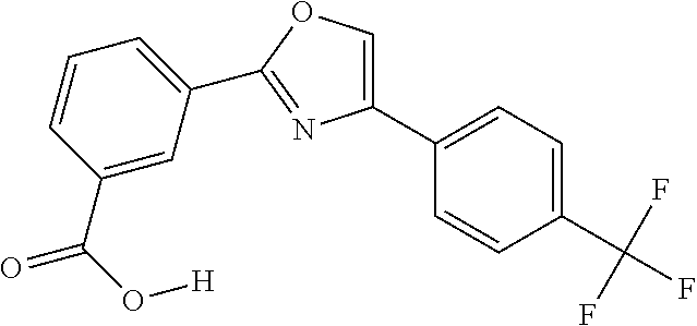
C1(C2=CC=C(C(F)(F)F)C=C2)=COC(C2=CC=CC(C(O[H])=O)=C2)=N1
